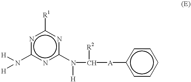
n1c(N([H])[H])nc(N(C([A]c2ccccc2)[R2])[H])nc1[R1]
